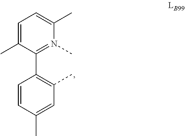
C1=C(C)C(C2=C(C)C=C(C)C=C2)=N(C)C(C)=C1
